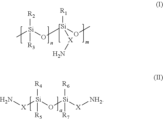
C[Si](O[Si](OC)([R1])[X]N)([R2])[R3].N[X][Si](O[Si]([X][NH2])([R6])[R7])([R4])[R5]
